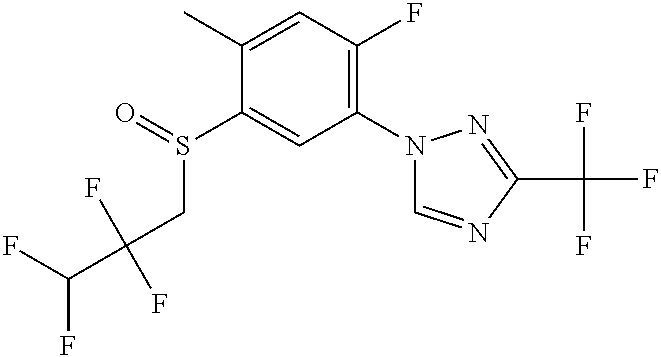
C1(C)=CC(F)=C(N2C=NC(C(F)(F)F)=N2)C=C1S(CC(F)(F)C(F)F)=O
